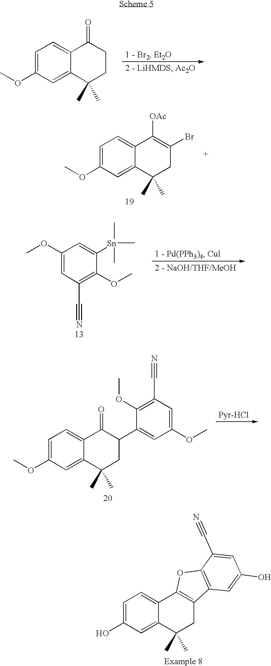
C1=C(OC)C=C2C(=C1)C(=O)CCC2(C)C.C1=C(OC)C=C2C(=C1)C([OAc])=C(Br)CC2(C)C.C1(OC)=CC(C#N)=C(OC)C([Sn](C)(C)C)=C1.C1=C(OC)C=C2C(=C1)C(=O)C(C1=CC(OC)=CC(C#N)=C1OC)CC2(C)C.C1=C(O)C=C2C(=C1)C1=C(CC2(C)C)C2=C(O1)C(C#N)=CC(O)=C2
